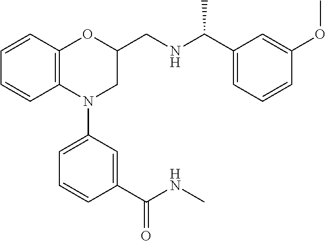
C1=CC2=C(C=C1)N(C1=CC=CC(C(NC)=O)=C1)CC(CNC(C1=CC=CC(OC)=C1)C)O2
